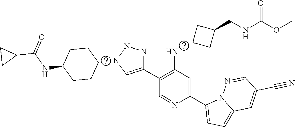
C1(C2=CNNN2)=C(N)C=C(C2=CC=C3N2N=CC(C#N)=C3)N=C1.C1CCC(NC(=O)C2CC2)CC1.C1CC(CNC(=O)OC)C1
